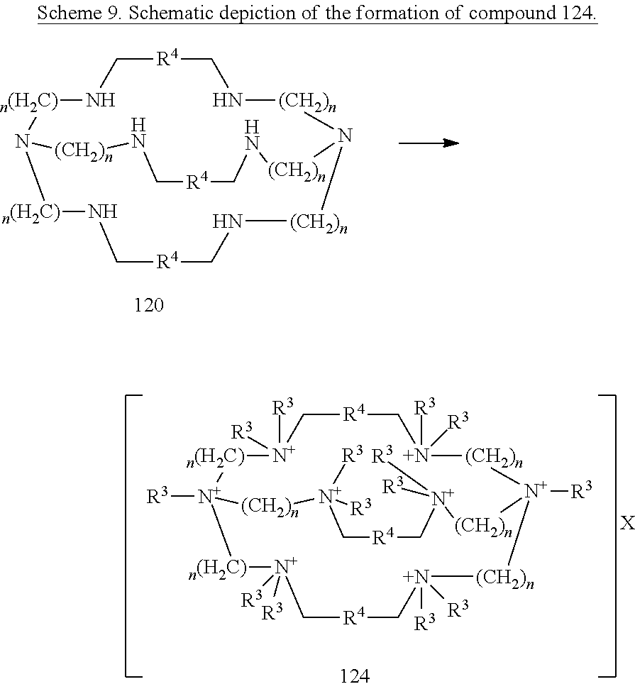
[n(H2C)]1NC[R4]CN[(CH2)n]N2[(CH2)n]NC[R4]CN[(CH2)n]N1[n(H2C)]NC[R4]CN[(CH2)n]2.[n(H2C)]1[N+]([R3])([R3])C[R4]C[N+]([R3])([R3])[(CH2)n][N+]2([R3])[(CH2)n][N+]([R3])([R3])C[R4]C[N+]([R3])([R3])[(CH2)n][N+]1([R3])[n(H2C)][N+]([R3])([R3])C[R4]C[N+]([R3])([R3])[(CH2)n]2.[X]
